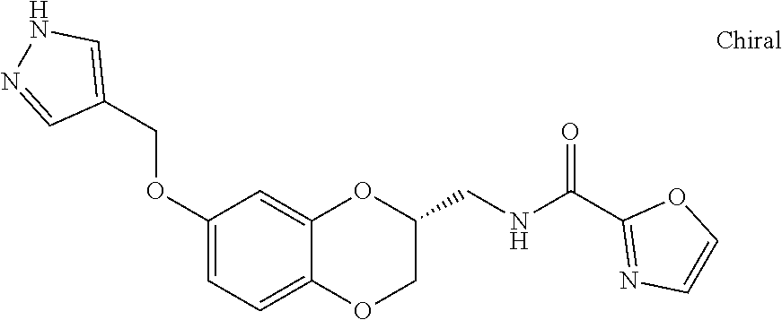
C1(COC2=CC=C3C(=C2)OC(CNC(C2=NC=CO2)=O)CO3)=CNN=C1
